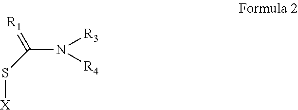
C(N([R3])[R4])(=[R1])S[X]
